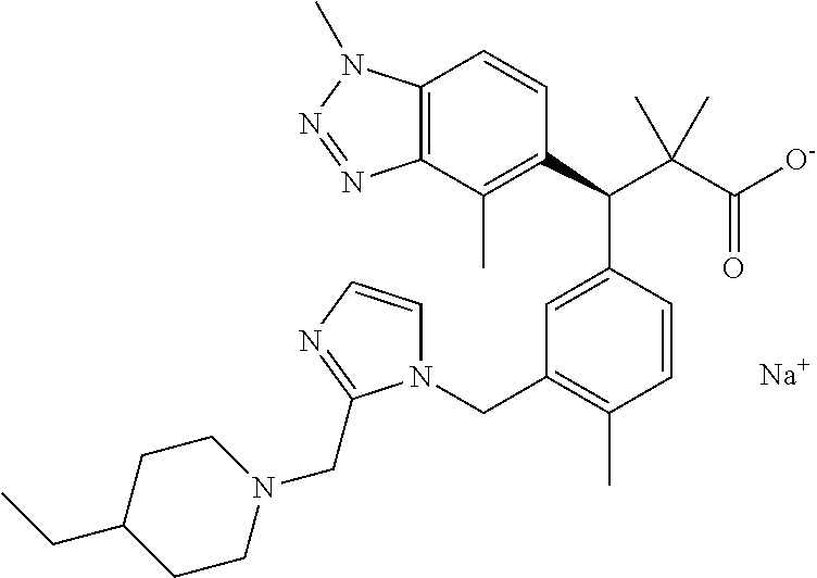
C1(C(C(C([O-])=O)(C)C)C2=CC(CN3C=CN=C3CN3CCC(CC)CC3)=C(C)C=C2)=C(C)C2=C(C=C1)N(C)N=N2.[Na]
